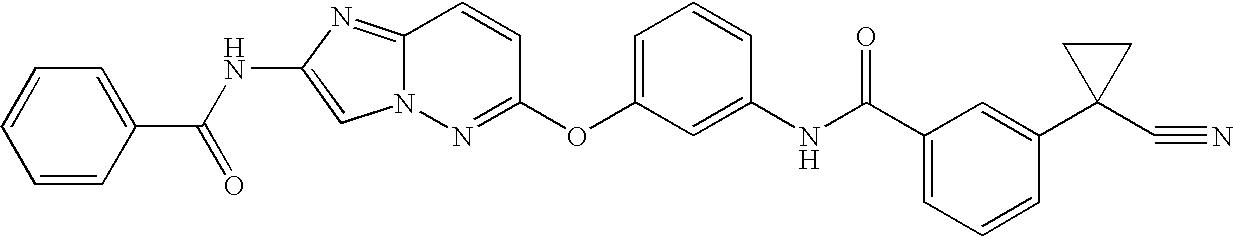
C1=C(C(=O)NC2=CN3C(=N2)C=CC(OC2=CC=CC(NC(=O)C4=CC=CC(C5(C#N)CC5)=C4)=C2)=N3)C=CC=C1
